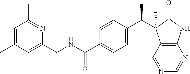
C12=C(C=NC=N1)C(C(C1=CC=C(C(NCC3=CC(C)=CC(C)=N3)=O)C=C1)C)(C)C(=O)N2
